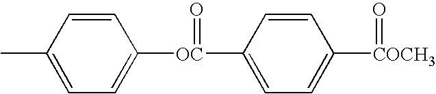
C1=CC(C)=CC=C1[OC](C1=CC=C([COCH3]=O)C=C1)=O
